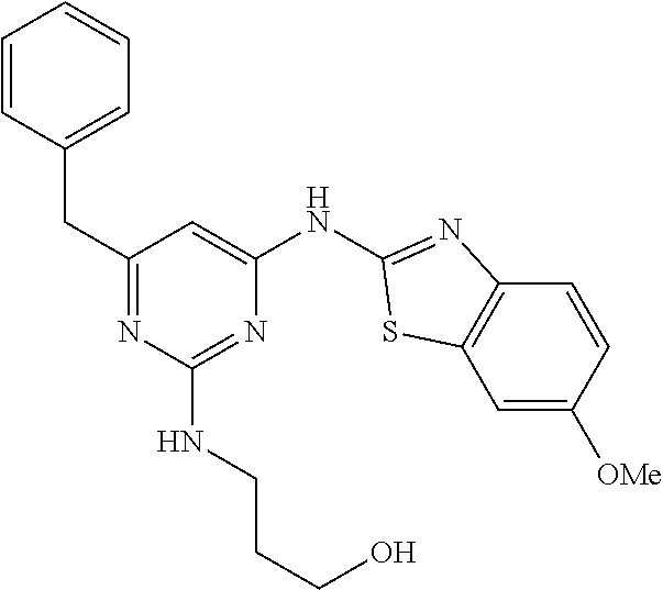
C1=CC=CC=C1CC1=NC(NCCCO)=NC(NC2=NC3=C(C=C([OMe])C=C3)S2)=C1
